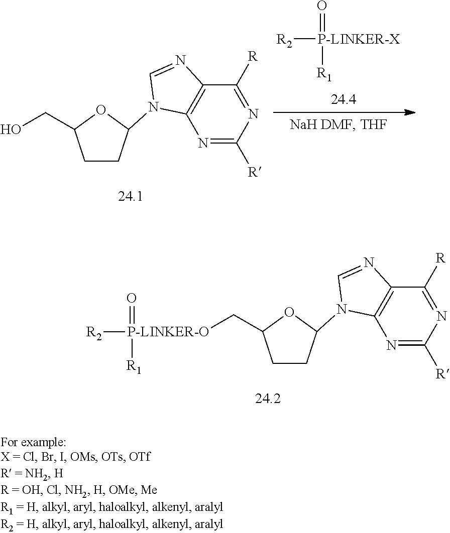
C1CC(N2C3=C(C([R])=NC([R])=N3)N=C2)OC1C[P-LINKER-O]([R2])(=O)[R1].C1CC(N2C3=C(C([R])=NC([R])=N3)N=C2)OC1CO.[R2][P-LINKER-X](=O)[R1]
